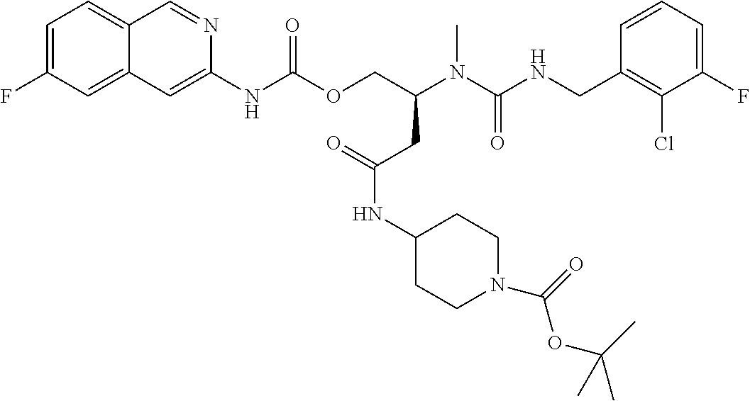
C1=CC(CNC(N(C(COC(NC2=CC3=CC(F)=CC=C3C=N2)=O)CC(=O)NC2CCN(C(OC(C)(C)C)=O)CC2)C)=O)=C(Cl)C(F)=C1
